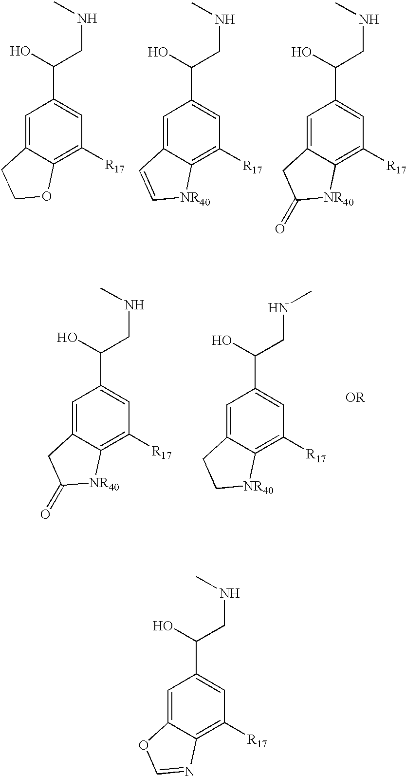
C1=C2C(=C([R17])C=C1C(O)CNC)OCC2.C1=C2C(=C([R17])C=C1C(O)CNC)[NR40]C=C2.C1=C2C(=C([R17])C=C1C(O)CNC)[NR40]C(=O)C2.C1=C2C(=C([R17])C=C1C(O)CNC)[NR40]C(=O)C2.C1=C2C(=C([R17])C=C1C(O)CNC)[NR40]CC2.C1=C2C(=C([R17])C=C1C(O)CNC)N=CO2
